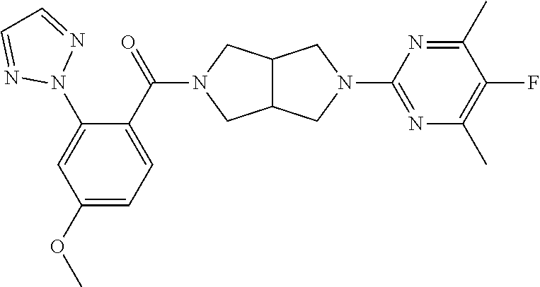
C12C(CN(C(C3=CC=C(OC)C=C3N3N=CC=N3)=O)C1)CN(C1=NC(C)=C(F)C(C)=N1)C2
